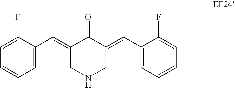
C1=C(C=C2C(=O)C(=CC3=CC=CC=C3F)CNC2)C(F)=CC=C1
